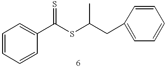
C1=CC=CC(C(SC(CC2=CC=CC=C2)C)=S)=C1
